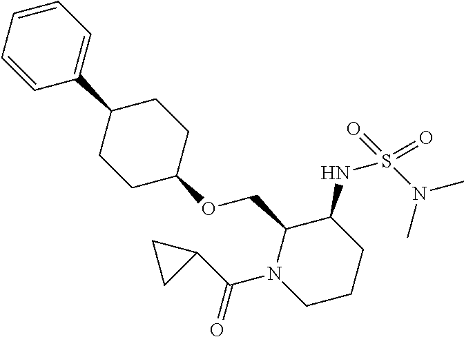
C1=CC=CC(C2CCC(OCC3N(C(=O)C4CC4)CCCC3NS(N(C)C)(=O)=O)CC2)=C1
